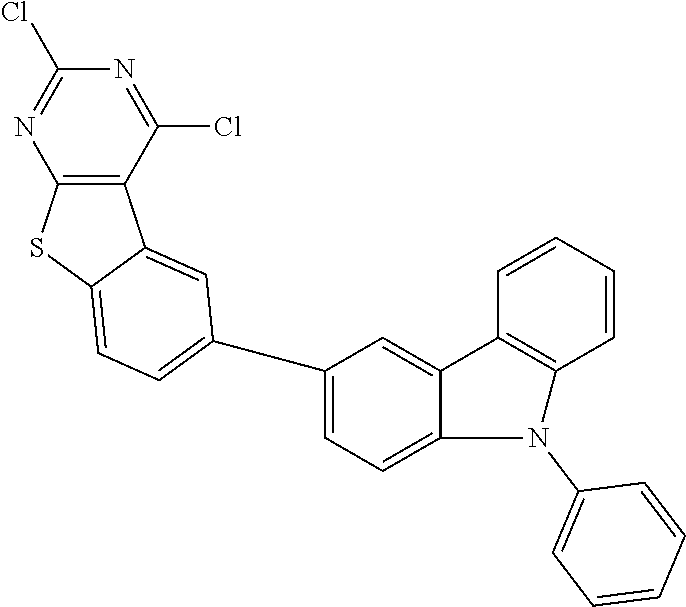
C1=C(C2=CC=C3SC4=C(C(Cl)=NC(Cl)=N4)C3=C2)C=C2C(=C1)N(C1=CC=CC=C1)C1=C2C=CC=C1
